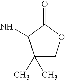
C1(C)(C)COC(=O)C1N
